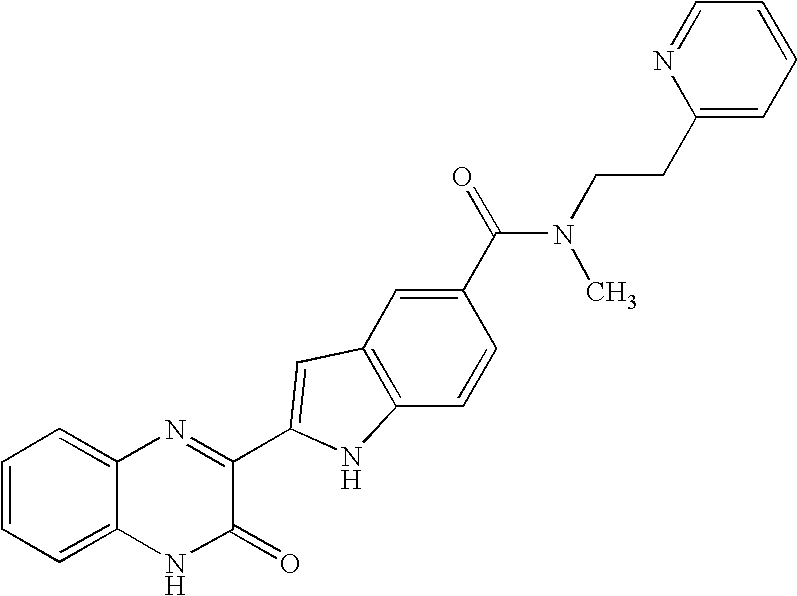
C1=C2C(=CC=C1)N=C(C1=CC3=C(C=CC(C(=O)N(C)CCC4=CC=CC=N4)=C3)N1)C(=O)N2
